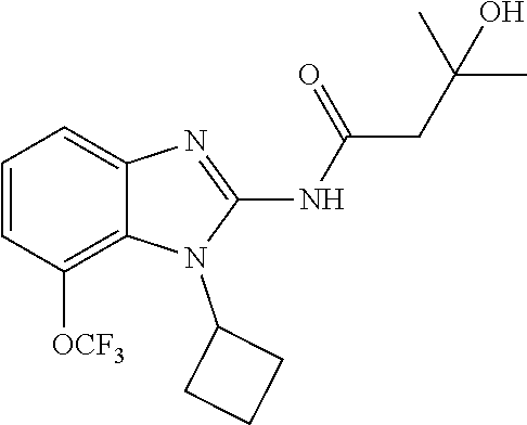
C1=CC([OCF3])=C2C(=C1)N=C(NC(=O)CC(C)(C)O)N2C1CCC1
